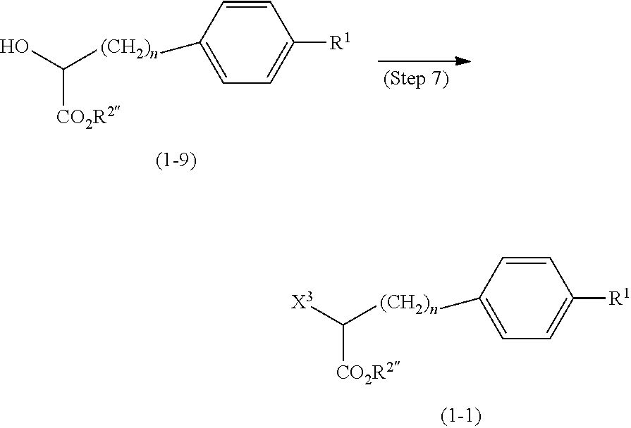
[(CH2)n](C1=CC=C([R1])C=C1)C([CO2R2])O.[(CH2)n](C1=CC=C([R1])C=C1)C([CO2R2])[X3]
